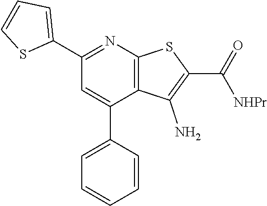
C1(C2=NC3=C(C(C4=CC=CC=C4)=C2)C(N)=C(C(=O)[NHPr])S3)=CC=CS1
